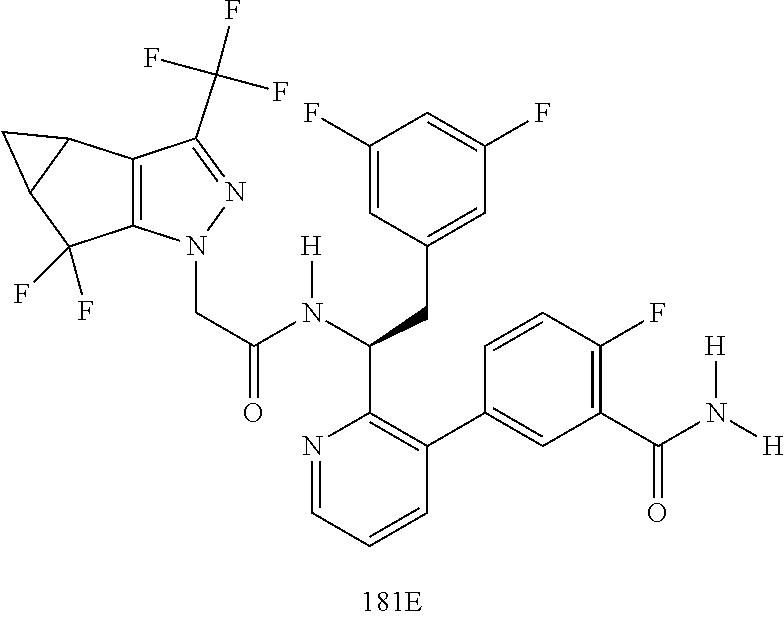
C1(C(F)(F)F)=NN(CC(=O)N(C(C2=C(C3=CC(C(N([H])[H])=O)=C(F)C=C3)C=CC=N2)CC2=CC(F)=CC(F)=C2)[H])C2=C1C1C(C2(F)F)C1
